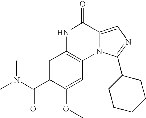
C1=C(C(N(C)C)=O)C(OC)=CC2=C1NC(=O)C1=CN=C(C3CCCCC3)N21
